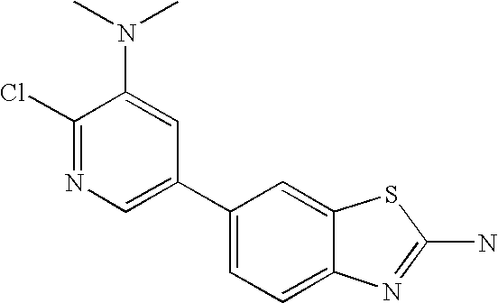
C1(C2=CC=C3C(=C2)SC(N)=N3)=CN=C(Cl)C(N(C)C)=C1
